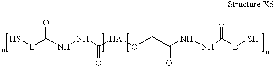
S[L]C(NNC([HA]OCC(NNC([L]S)=O)=O)=O)=O
